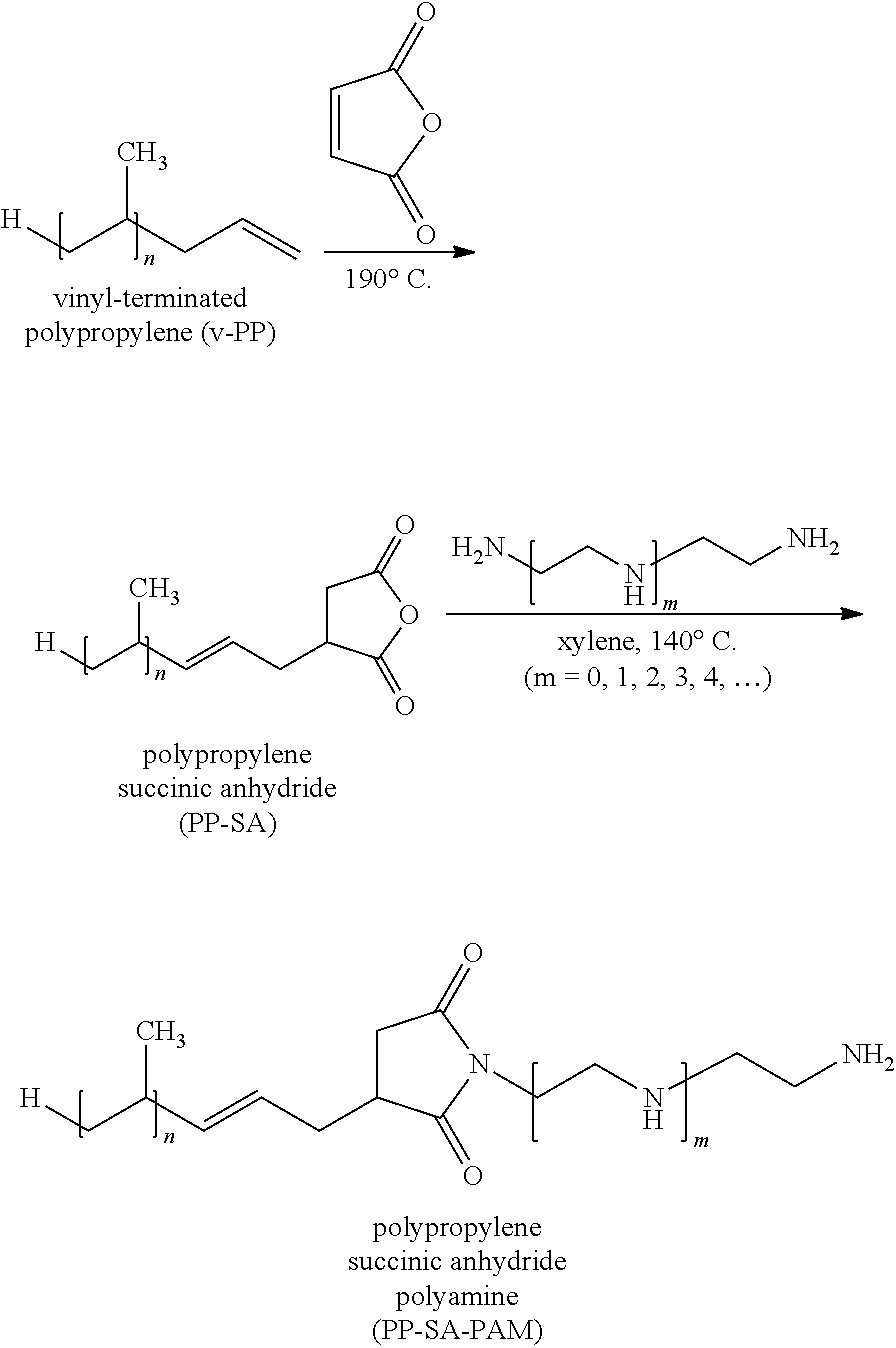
[H]CC(C=CCC1CC(=O)N(CCNCCN)C1=O)C.[H]CC(CC=C)C.C1=CC(=O)OC1=O.[H]CC(C=CCC1CC(=O)OC1=O)C.NCCNCCN
